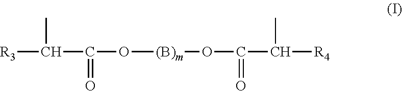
[R3]C(C)C(=O)O[(B)m]OC(=O)C(C)[R4]
